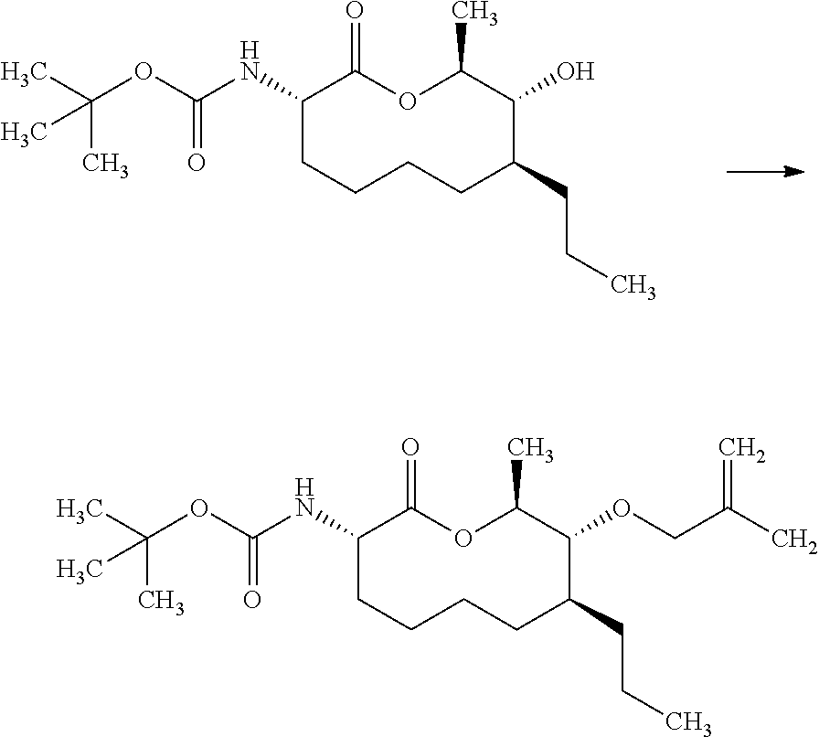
C1CC(CCC)C(O)C(C)OC(=O)C(NC(OC(C)(C)C)=O)CC1.C1CC(CCC)C(OCC(C)=C)C(C)OC(=O)C(NC(OC(C)(C)C)=O)CC1
